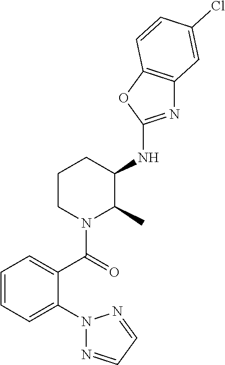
C1=CC=C(N2N=CC=N2)C(C(=O)N2C(C)C(NC3=NC4=C(O3)C=CC(Cl)=C4)CCC2)=C1
